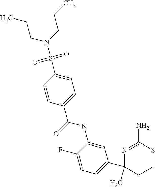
N1=C(N)SCCC1(C)C1=CC=C(F)C(NC(=O)C2=CC=C(S(N(CCC)CCC)(=O)=O)C=C2)=C1
